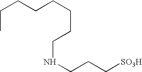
N(CCC[SO3H])CCCCCCCC
